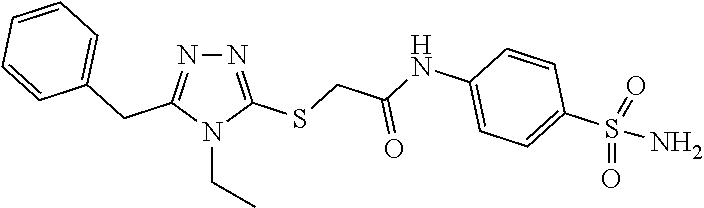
N1=C(SCC(NC2=CC=C(S(=O)(=O)N)C=C2)=O)N(CC)C(CC2=CC=CC=C2)=N1
